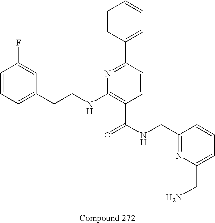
C1=CC(F)=CC(CCNC2=C(C(NCC3=NC(CN)=CC=C3)=O)C=CC(C3=CC=CC=C3)=N2)=C1
